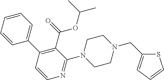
C1=CC=CC(C2=C(C(=O)OC(C)C)C(N3CCN(CC4=CC=CS4)CC3)=NC=C2)=C1
